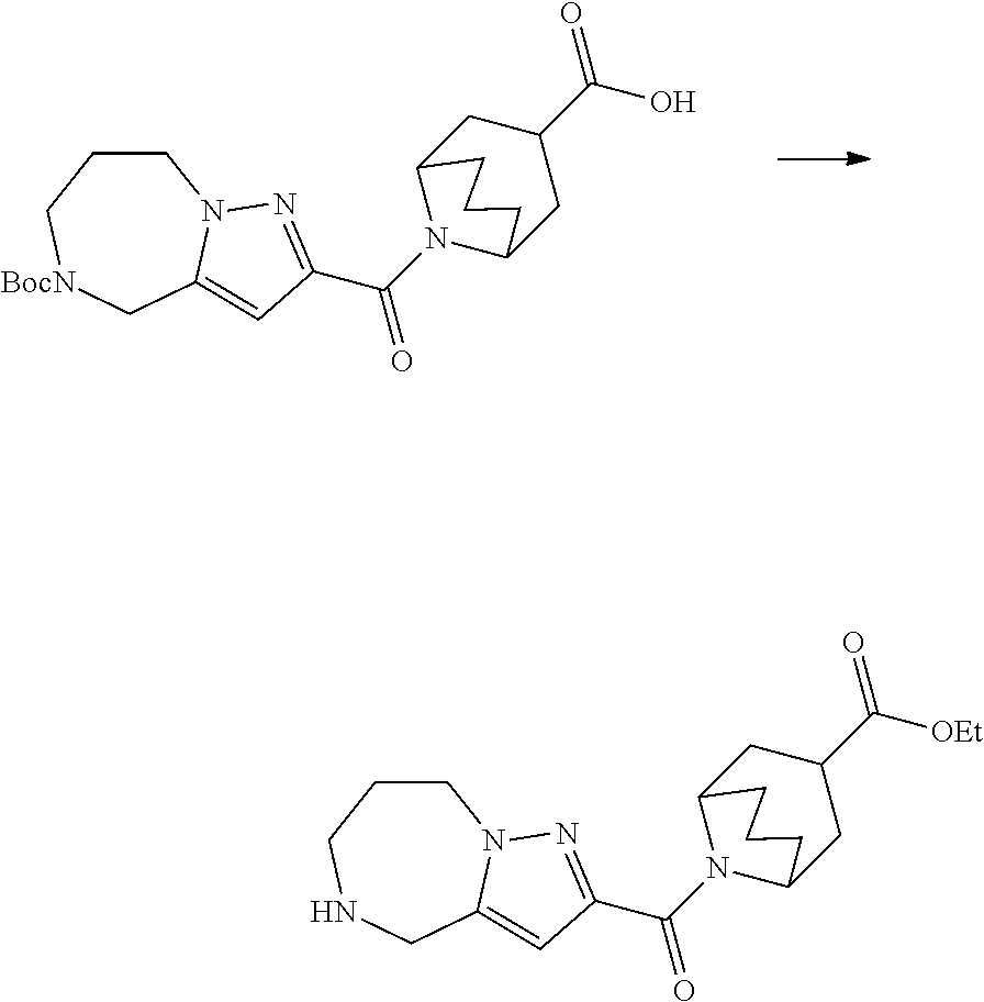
C1CC[BocN]CC2=CC(C(N3C4CC(C(O)=O)CC3CCC4)=O)=NN12.C1CCNCC2=CC(C(N3C4CC(C([OEt])=O)CC3CCC4)=O)=NN12
